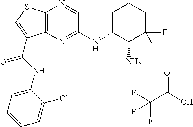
C12=C(N=C(NC3C(N)C(F)(F)CCC3)C=N1)C(C(=O)NC1=CC=CC=C1Cl)=CS2.O=C(O)C(F)(F)F
